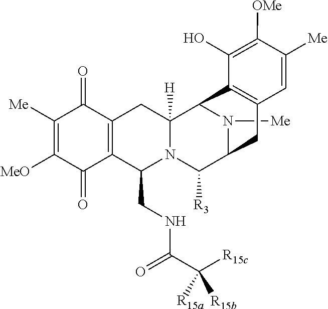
N1([Me])C2C([R3])N3C(CNC(C([R15c])([R15b])[R15a])=O)C4=C(C(=O)C([Me])=C([MeO])C4=O)CC3([H])C1C1=C(C2)C=C([Me])C([OMe])=C1O
